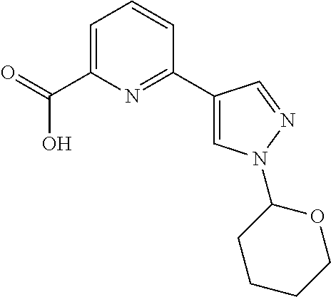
C1=C(C(=O)O)N=C(C2=CN(C3CCCCO3)N=C2)C=C1
